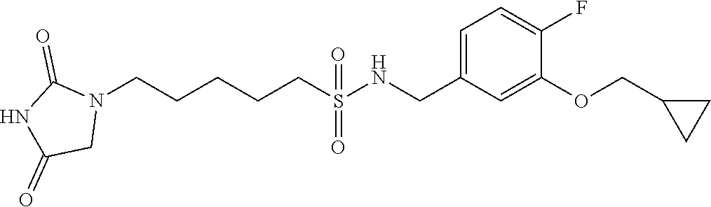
N1(CCCCCS(NCC2=CC=C(F)C(OCC3CC3)=C2)(=O)=O)C(=O)NC(=O)C1
